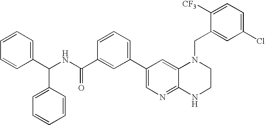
C1(C2=CC=CC(C(NC(C3=CC=CC=C3)C3=CC=CC=C3)=O)=C2)=CN=C2C(=C1)N(CC1=CC(Cl)=CC=C1[CF3])CCN2
